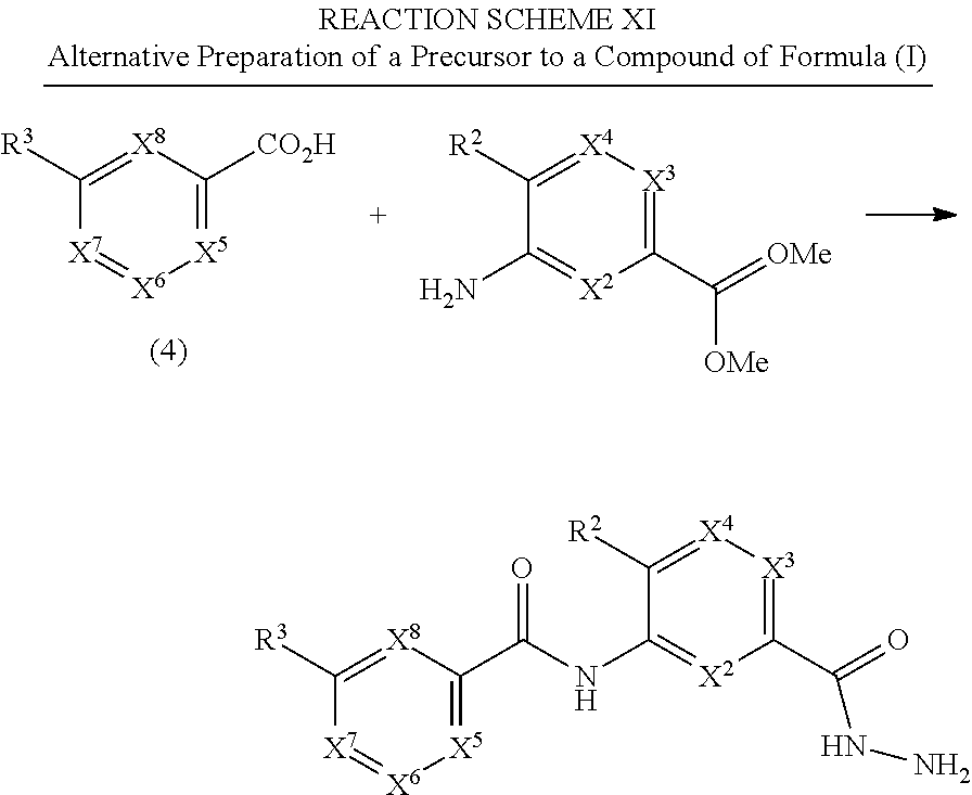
C1(C(=[OMe])[OMe])=[X3][X4]=C([R2])C(N)=[X2]1.[X5]1=C([CO2H])[X8]=C([R3])[X7]=[X6]1.[X5]1=C(C(NC2=[X2]C(C(=O)NN)=[X3][X4]=C2[R2])=O)[X8]=C([R3])[X7]=[X6]1
